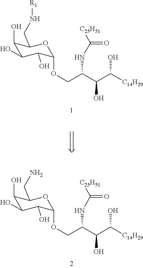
C1(O)C(O)C(O)C(OCC(C(C([C14H29])O)O)NC([C25H51])=O)OC1CN.C1(O)C(O)C(O)C(OCC(C(C([C14H29])O)O)NC([C25H51])=O)OC1CN[R1]
